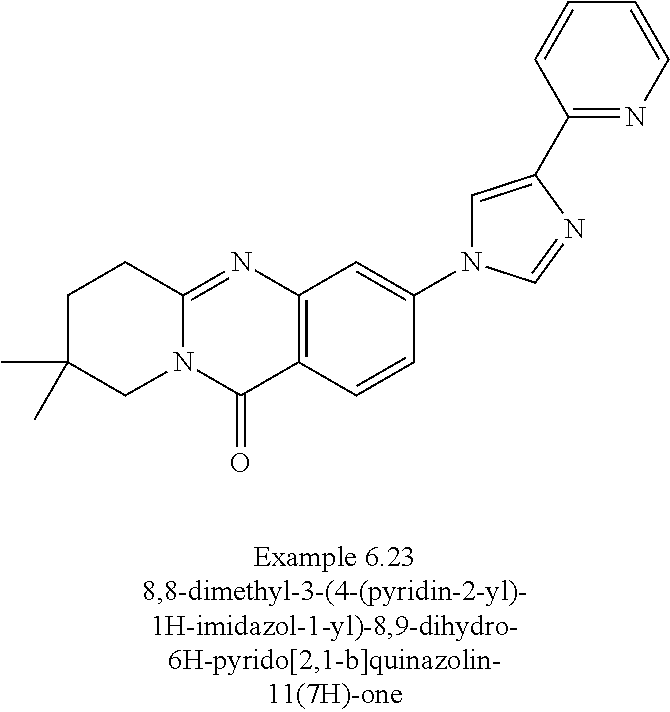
N12C(=NC3=C(C1=O)C=CC(N1C=C(C4=NC=CC=C4)N=C1)=C3)CCC(C)(C)C2
